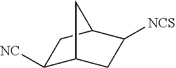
C1([NC])C2CC([NCS])C(C1)C2
